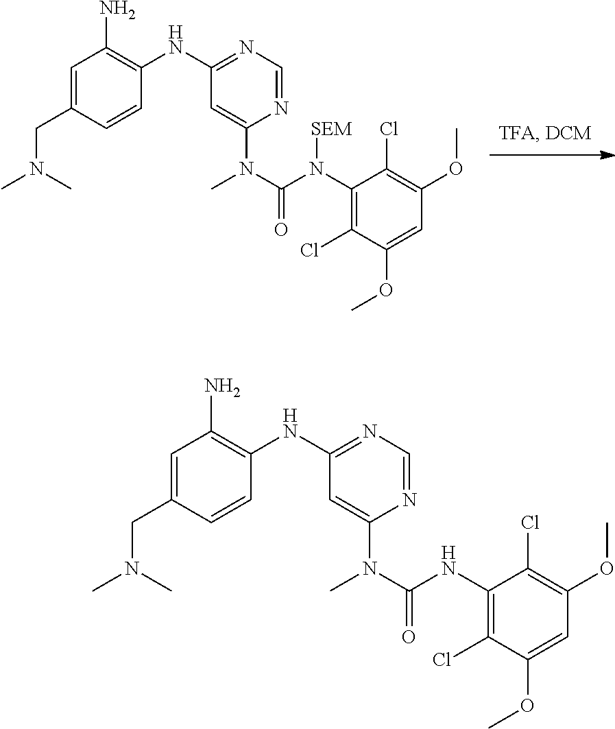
C1=C(CN(C)C)C=CC(NC2=NC=NC(N(C(N(C3=C(Cl)C(OC)=CC(OC)=C3Cl)[SEM])=O)C)=C2)=C1N.C1=C(CN(C)C)C=CC(NC2=NC=NC(N(C(NC3=C(Cl)C(OC)=CC(OC)=C3Cl)=O)C)=C2)=C1N
